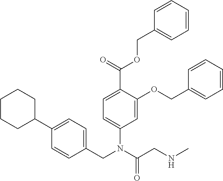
O=C(OCC1=CC=CC=C1)C1=CC=C(N(CC2=CC=C(C3CCCCC3)C=C2)C(CNC)=O)C=C1OCC1=CC=CC=C1
